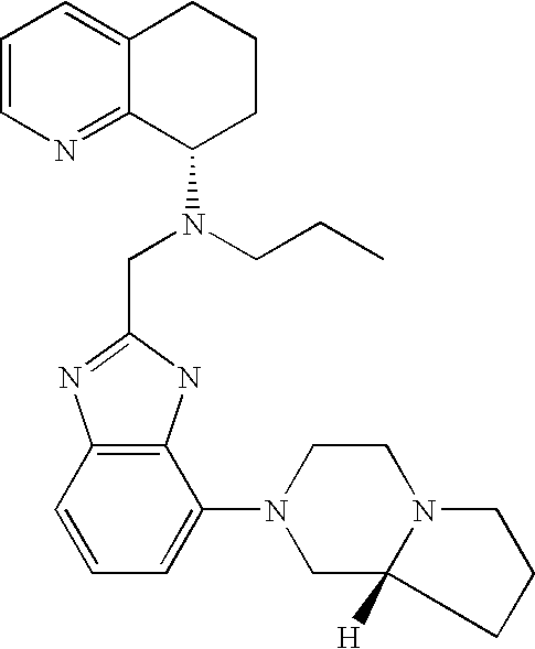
C1=CN=C2C(=C1)CCCC2N(CC1=NC2=C(N1)C(N1CC3([H])CCCN3CC1)=CC=C2)CCC
